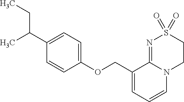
C1(COC2=CC=C(C(C)CC)C=C2)=CC=CN2C1=NS(=O)(=O)CC2
